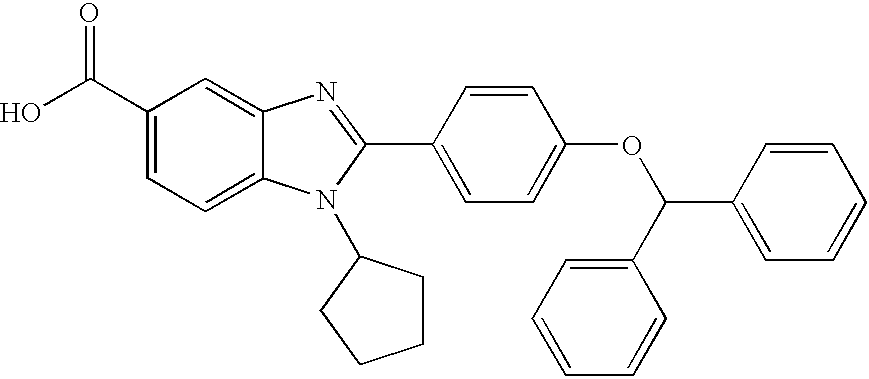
C1(C(O)=O)=CC=C2C(=C1)N=C(C1=CC=C(OC(C3=CC=CC=C3)C3=CC=CC=C3)C=C1)N2C1CCCC1
